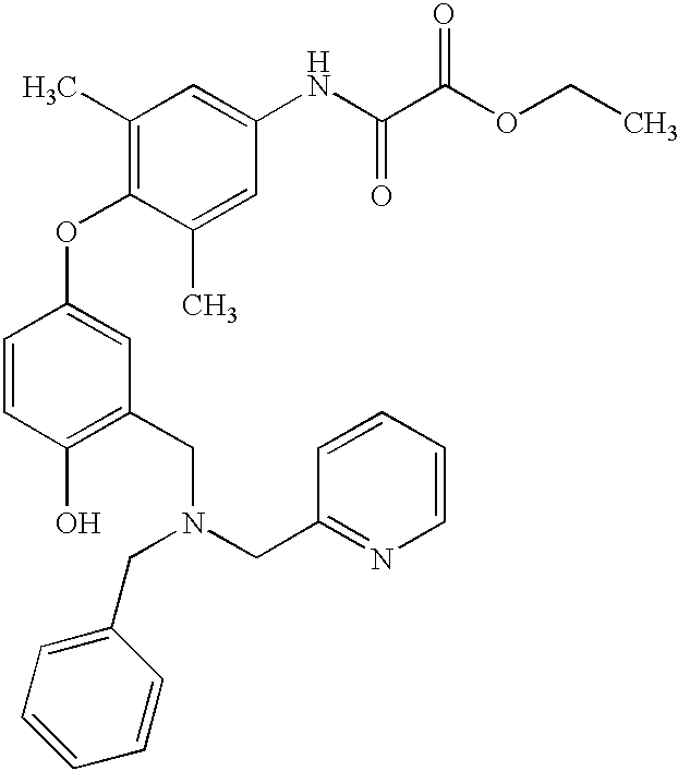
C1=CC(O)=C(CN(CC2=NC=CC=C2)CC2=CC=CC=C2)C=C1OC1=C(C)C=C(NC(C(OCC)=O)=O)C=C1C
